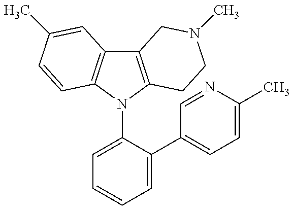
C12=C(N(C3=CC=CC=C3C3=CC=C(C)N=C3)C3=C1C=C(C)C=C3)CCN(C)C2
